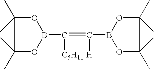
C1(C)(C)OB(C([C5H11])=C([H])B2OC(C)(C)C(C)(C)O2)OC1(C)C
